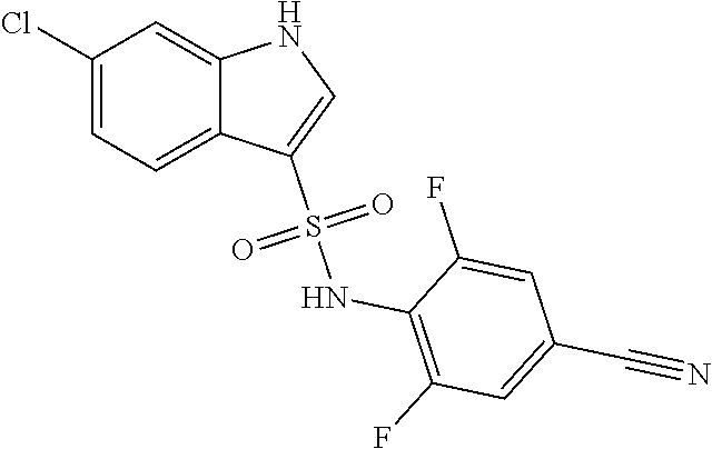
O=S(C1=CNC2=CC(Cl)=CC=C21)(NC1=C(F)C=C(C#N)C=C1F)=O
